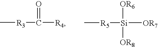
C[R3]C(=O)[R4].C[R5][Si]([OR7])([OR6])[OR8]
